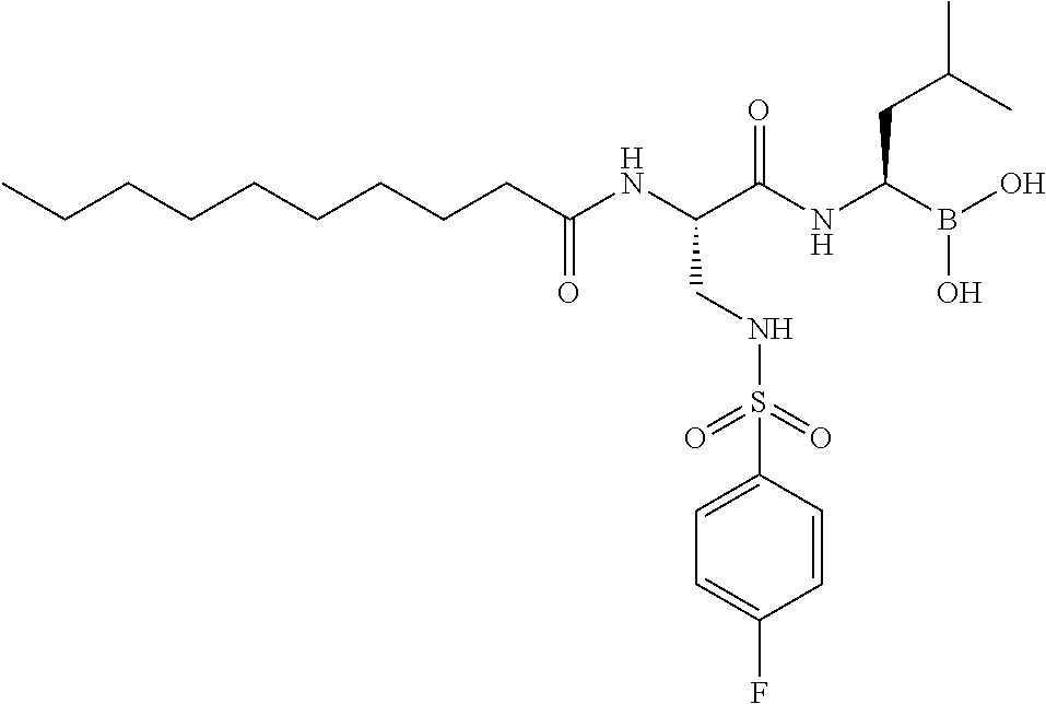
C(C(NC(C(NC(B(O)O)CC(C)C)=O)CNS(=O)(=O)C1=CC=C(F)C=C1)=O)CCCCCCCC
